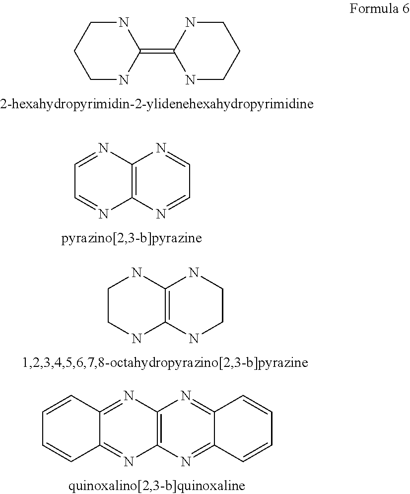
N1CCCNC1=C1NCCCN1.C1=NC2=C(N=C1)N=CC=N2.C1CNC2=C(N1)NCCN2.C1=CC2=NC3=C(N=C2C=C1)N=C1C(=N3)C=CC=C1
